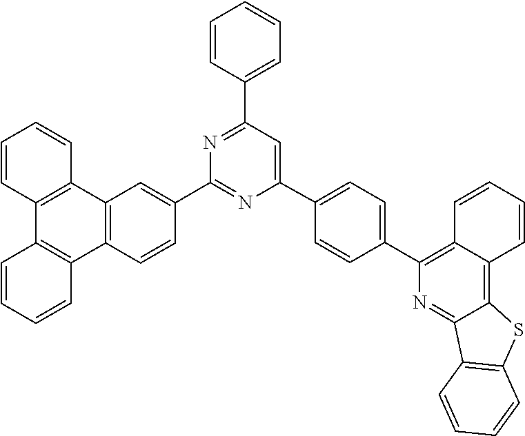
N1=C(C2=CC=CC=C2)C=C(C2=CC=C(C3=C4C=CC=CC4=C4C(=N3)C3=C(S4)C=CC=C3)C=C2)N=C1C1=CC2=C(C=C1)C1=C(C3=C2C=CC=C3)C=CC=C1
